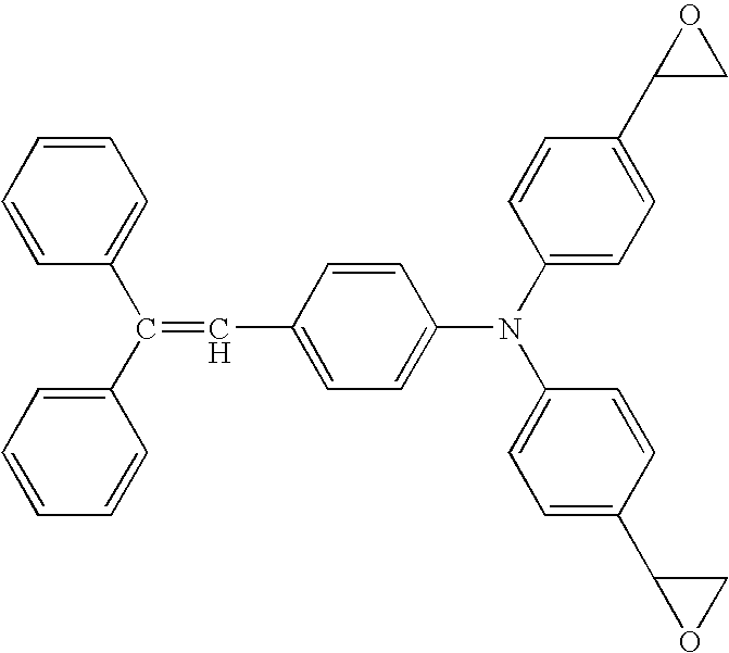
C1=CC(C(=CC2=CC=C(N(C3=CC=C(C4CO4)C=C3)C3=CC=C(C4OC4)C=C3)C=C2)C2=CC=CC=C2)=CC=C1
